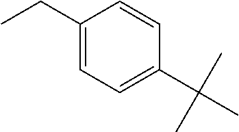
C1(CC)=CC=C(C(C)(C)C)C=C1
